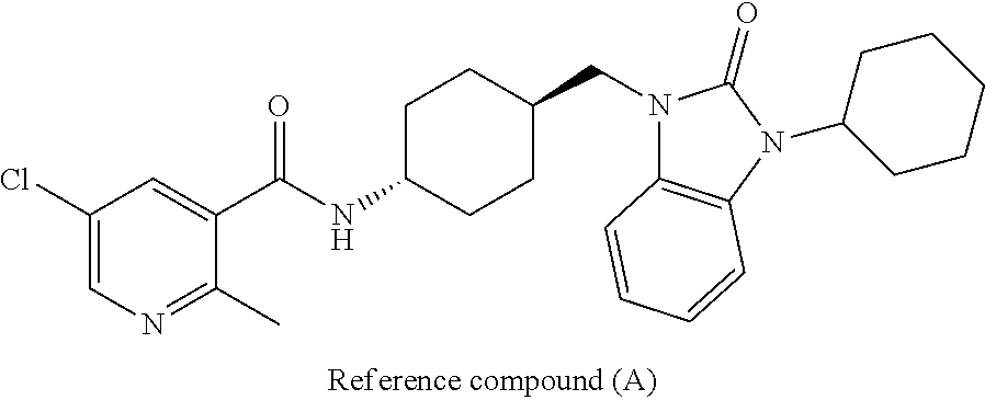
C1(Cl)=CN=C(C)C(C(NC2CCC(CN3C4=C(N(C5CCCCC5)C3=O)C=CC=C4)CC2)=O)=C1
